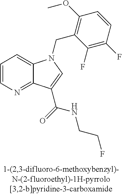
C1=CN=C2C(=C1)N(CC1=C(OC)C=CC(F)=C1F)C=C2C(NCCF)=O
